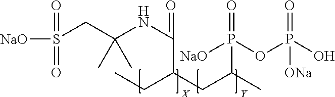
[NaO]S(=O)(=O)CC(NC(=O)C(CC(C)P([NaO])(OP(O)(=O)[ONa])=O)CC)(C)C
